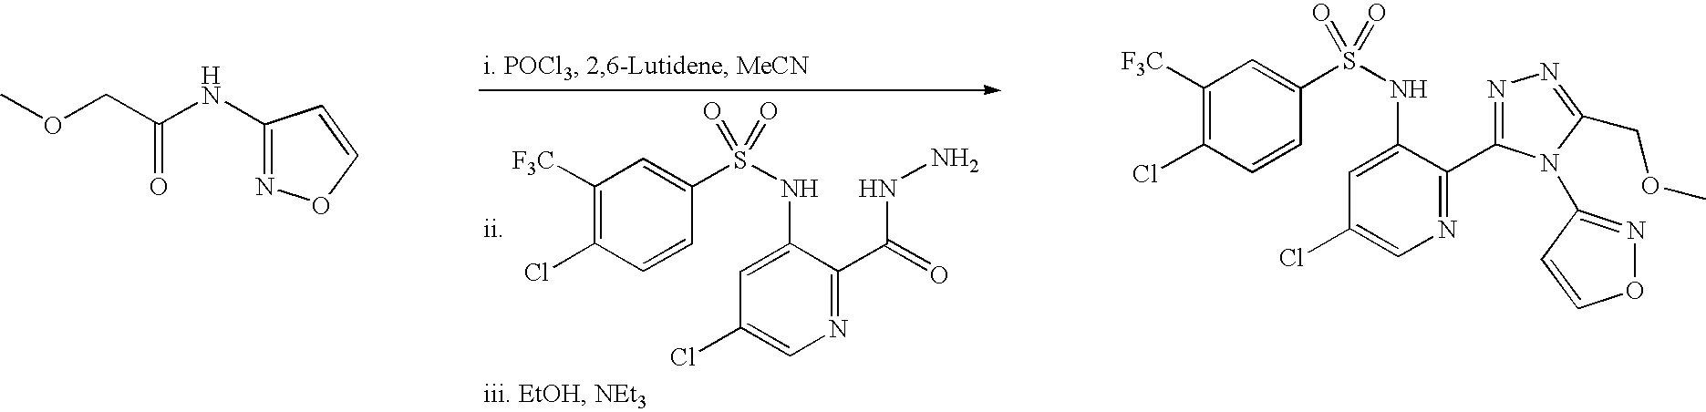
C1([F3C])=C(Cl)C=CC(S(NC2=CC(Cl)=CN=C2C(NN)=O)(=O)=O)=C1.COCC(NC1=NOC=C1)=O.C1([F3C])=C(Cl)C=CC(S(NC2=CC(Cl)=CN=C2C2=NN=C(COC)N2C2=NOC=C2)(=O)=O)=C1
